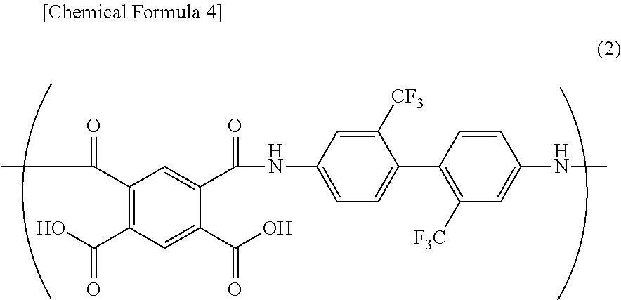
C1(C(C)=O)=C(C(O)=O)C=C(C(O)=O)C(C(=O)NC2=CC=C(C3=C([F3C])C=C(NC)C=C3)C([CF3])=C2)=C1
